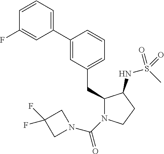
C1(CC2N(C(=O)N3CC(F)(F)C3)CCC2NS(C)(=O)=O)=CC=CC(C2=CC=CC(F)=C2)=C1
